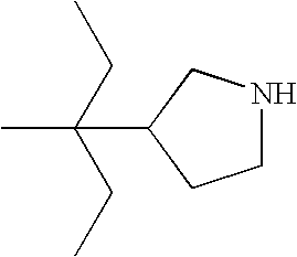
CC(C1CCNC1)(CC)CC
